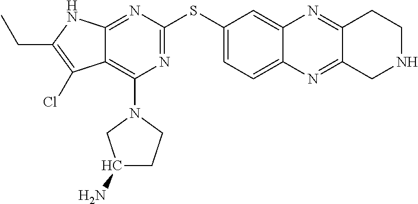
N1=C(SC2=CC=C3C(=C2)N=C2C(=N3)CNCC2)N=C2C(=C1N1CC(N)CC1)C(Cl)=C(CC)N2
